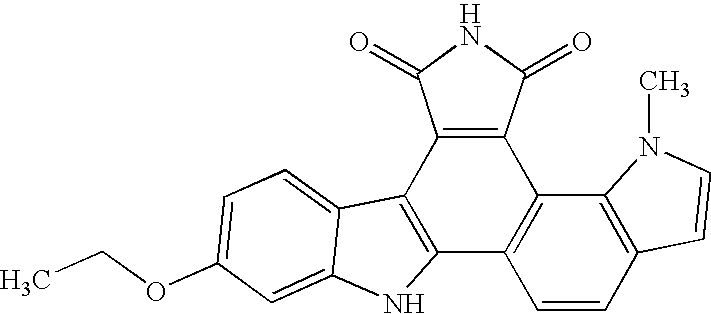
C12=C(C3=C(C4=C1C=CC1=C4N(C)C=C1)C(=O)NC3=O)C1=CC=C(OCC)C=C1N2
